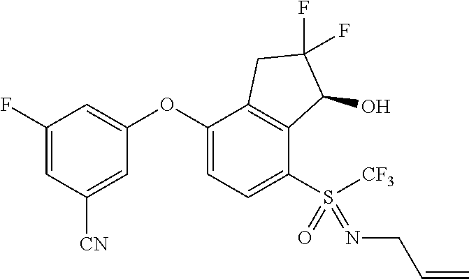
C1(F)=CC([CN])=CC(OC2=CC=C(S([CF3])(=NCC=C)=O)C3=C2CC(F)(F)C3O)=C1
